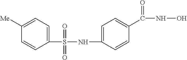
C1(S(NC2=CC=C(C(NO)=O)C=C2)(=O)=O)=CC=C([Me])C=C1
